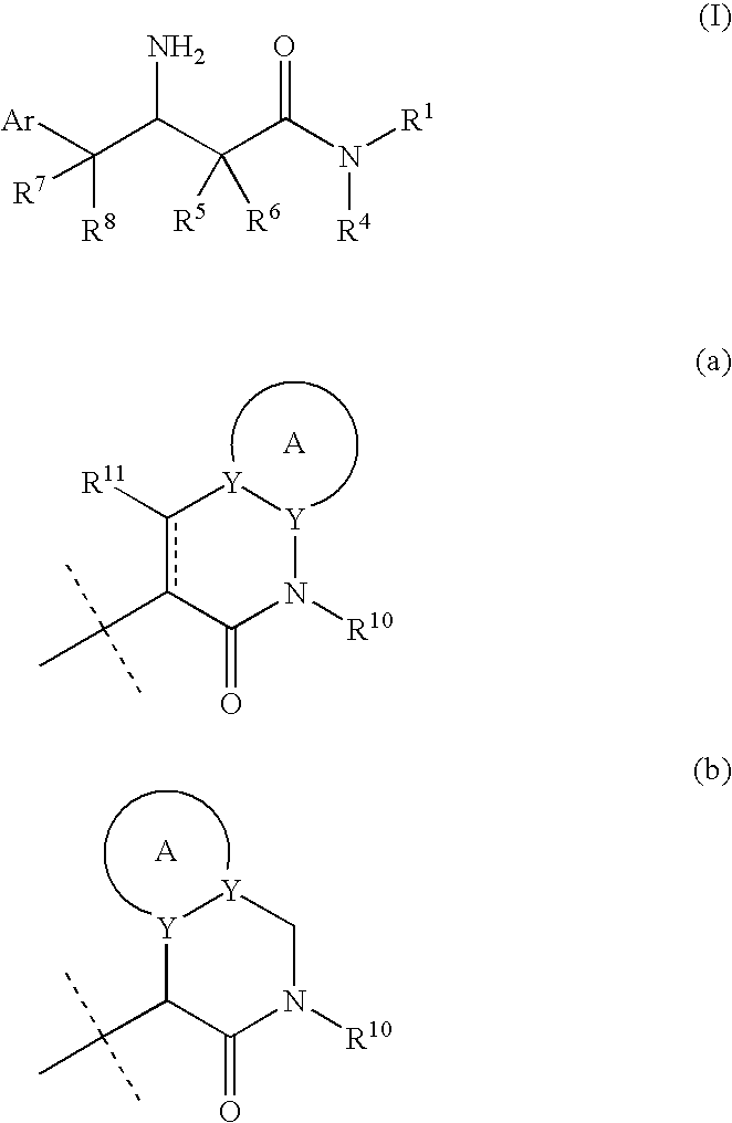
C1(C(C)(C)C)C(=O)N([R10])C[Y][Y]1.c1([R11])c(C(C)(C)C)C(=O)N([R10])[Y][Y]1.[Ar]C(C(C(C(N([R1])[R4])=O)([R5])[R6])N)([R8])[R7]
